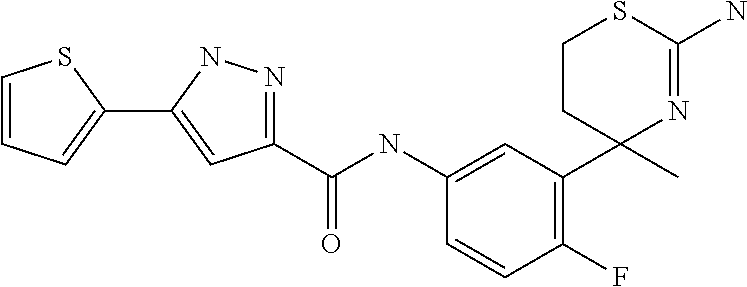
C1=C(NC(C2=NNC(C3=CC=CS3)=C2)=O)C=CC(F)=C1C1(C)N=C(N)SCC1
